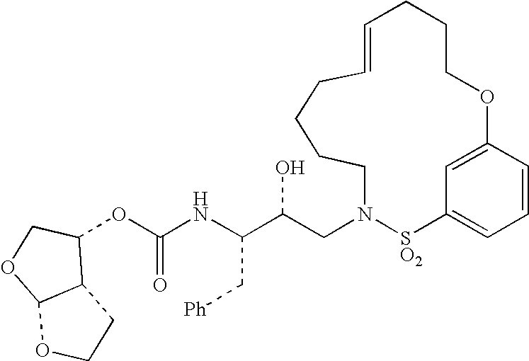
C(NC(C(CN1[SO2]C2=CC=CC(=C2)OCCCC=CCCCC1)O)C[Ph])(=O)OC1C2C(OC1)OCC2
